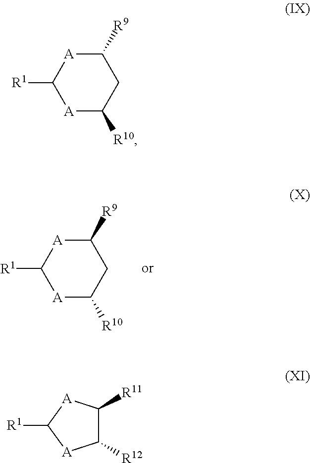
[A]1C([R10])CC([R9])[A]C1[R1].[A]1C([R10])CC([R9])[A]C1[R1].C1([R12])C([R11])[A]C([R1])[A]1
